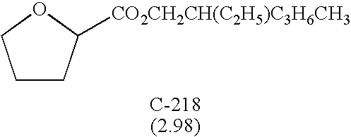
C1CC([CO2CH2CH(C2H5)C3H6CH3])OC1
